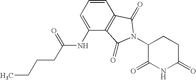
C1=CC2=C(C(NC(CCCC)=O)=C1)C(=O)N(C1C(=O)NC(=O)CC1)C2=O
